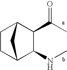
C1CC2C(NC)C(C(=O)C)C1C2
